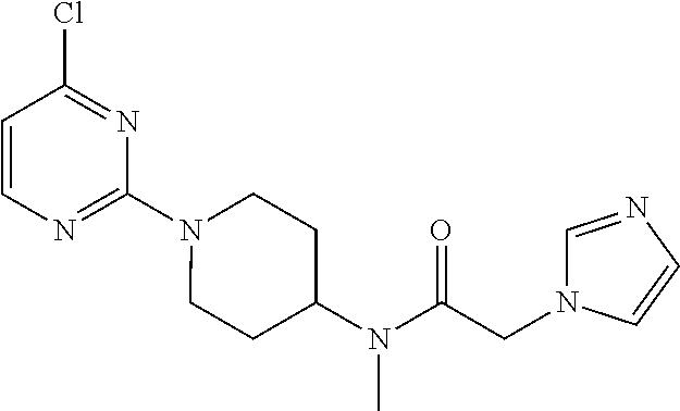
C1=CN=C(N2CCC(N(C(CN3C=NC=C3)=O)C)CC2)N=C1Cl
